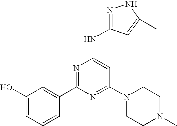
C1(O)=CC=CC(C2=NC(NC3=NNC(C)=C3)=CC(N3CCN(C)CC3)=N2)=C1
